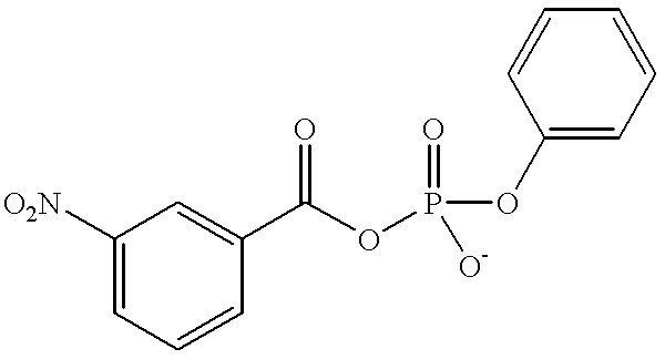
C1=C([O2N])C=C(C(OP(OC2=CC=CC=C2)(=O)[O-])=O)C=C1
